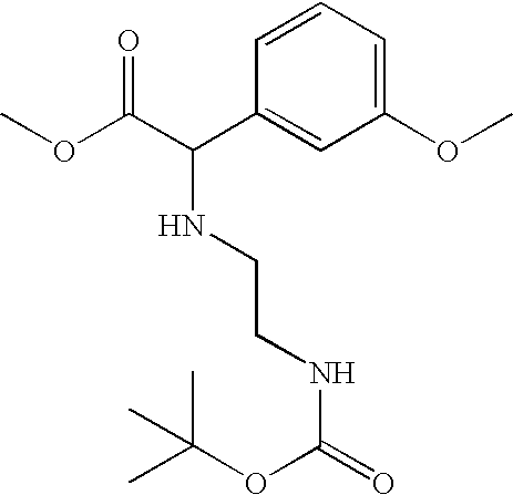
O(C(C(C1=CC(OC)=CC=C1)NCCNC(=O)OC(C)(C)C)=O)C
